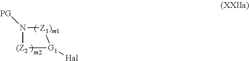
[PG]N1[(Z2][G1]([Hal])[Z1)m1]1
